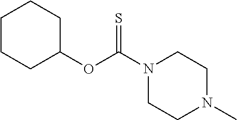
N1(C(OC2CCCCC2)=S)CCN(C)CC1
